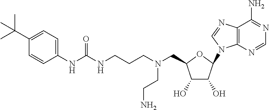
C1(N2C3=C(C(N)=NC=N3)N=C2)OC(CN(CCCNC(NC2=CC=C(C(C)(C)C)C=C2)=O)CCN)C(O)C1O
